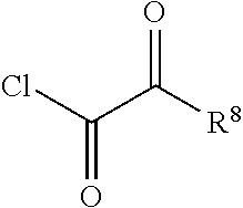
C(=O)(C([R8])=O)Cl
